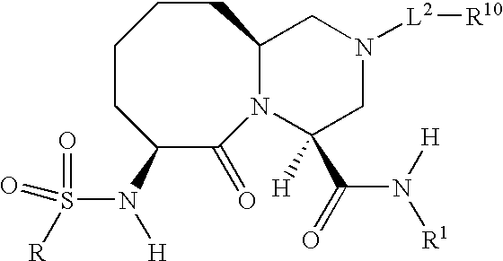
C1CC(N(S(=O)(=O)[R])[H])C(=O)N2C(CC1)CN([L2][R10])CC2([H])C(N([H])[R1])=O
